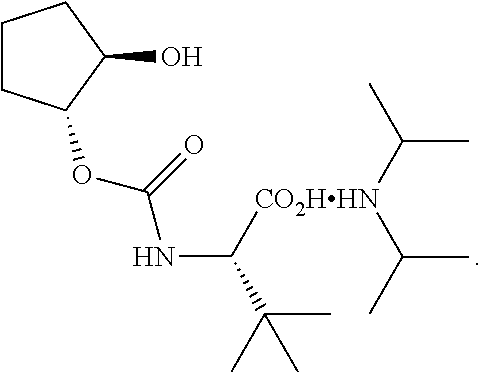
C1CC(OC(NC([CO2HHN](C(C)C)C(C)C)C(C)(C)C)=O)C(O)C1
